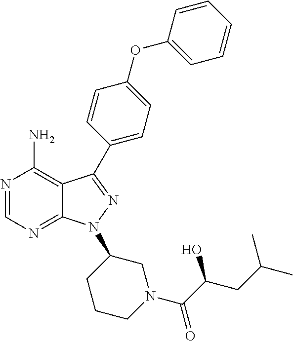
N1=CN=C2C(=C1N)C(C1=CC=C(OC3=CC=CC=C3)C=C1)=NN2C1CCCN(C(C(CC(C)C)O)=O)C1
